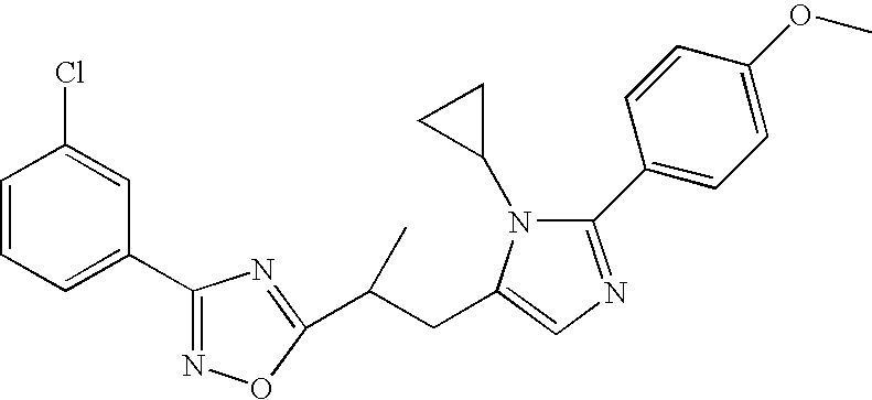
ClC1=CC(C2=NOC(C(CC3=CN=C(C4=CC=C(OC)C=C4)N3C3CC3)C)=N2)=CC=C1
